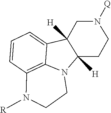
C1=C2C3=C(C=C1)N([R])CCN3C1([H])C2([H])CN([Q])CC1
